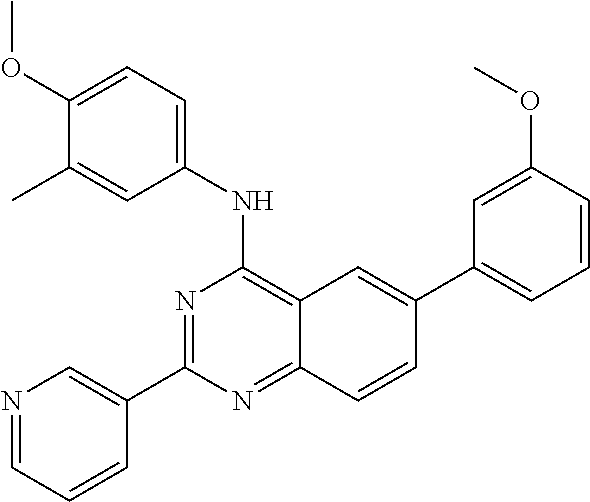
N1=CC=CC(C2=NC(NC3=CC=C(OC)C(C)=C3)=C3C(=N2)C=CC(C2=CC=CC(OC)=C2)=C3)=C1
